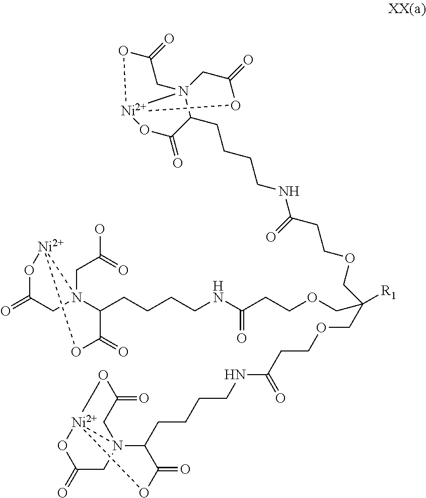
C1(=O)CN23CC(=O)O[Ni]2(O1)OC(=O)C3CCCCNC(CCOCC(COCCC(NCCCCC1N2(CC(O)=O)CC(=O)O[Ni]2OC1=O)=O)([R1])COCCC(NCCCCC1C(=O)O[Ni]23N1(CC(=O)O2)CC(=O)O3)=O)=O
